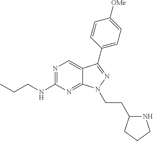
N1=C(NCCC)N=C2C(=C1)C(C1=CC=C([OMe])C=C1)=NN2CCC1NCCC1
